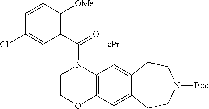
C1COC2=C(N1C(C1=C([OMe])C=CC(Cl)=C1)=O)C([cPr])=C1C(=C2)CCN([Boc])CC1
